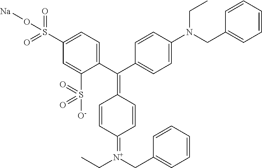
C1(S(=O)(=O)[O-])=CC(S(=O)(=O)O[Na])=CC=C1C(C1=CC=C(N(CC2=CC=CC=C2)CC)C=C1)=C1C=CC(=[N+](CC2=CC=CC=C2)CC)C=C1
